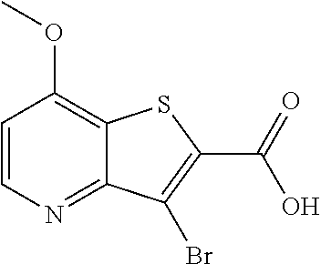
C1=CN=C2C(=C1OC)SC(C(O)=O)=C2Br
